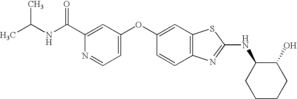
C1(C(NC(C)C)=O)=CC(OC2=CC3=C(C=C2)N=C(NC2CCCCC2O)S3)=CC=N1
